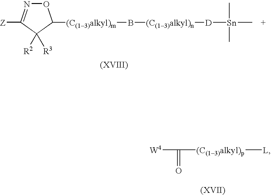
[(C(13)alkyl)m](B[(C(13)alkyl)n][D][Sn](C)(C)C)C1ON=C([Z])C1([R2])[R3].[W4]C([(C(13)alkyl)p][L])=O
